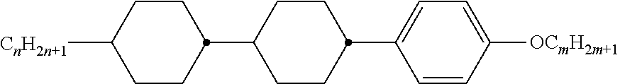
C1CC(C2CCC(C3=CC=C([OCmH2m+1])C=C3)CC2)CCC1[CnH2n+1]
